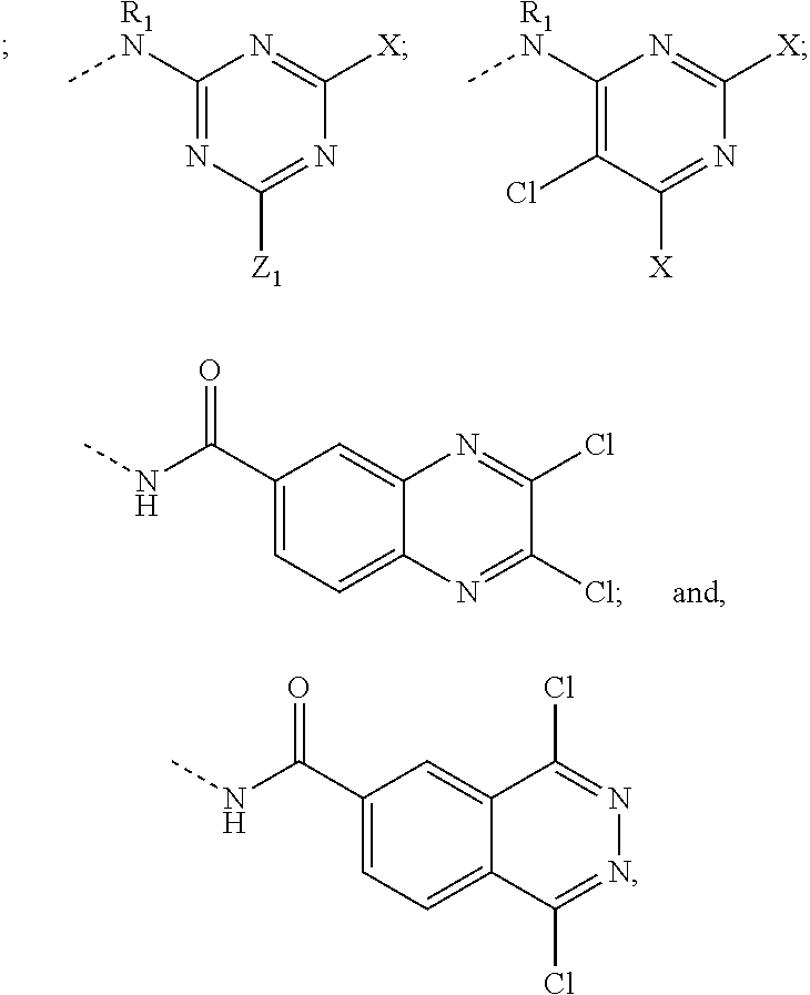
C1([R1N]C)=NC([Z1])=NC([X])=N1.C1([R1N]C)=C(Cl)C([X])=NC([X])=N1.C1(C(=O)NC)=CC=C2C(=C1)N=C(Cl)C(Cl)=N2.C1(C(=O)NC)=CC=C2C(=C1)C(Cl)=NN=C2Cl
